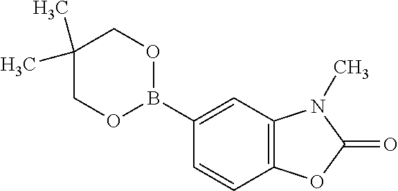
C12=C(C=C(B3OCC(C)(C)CO3)C=C1)N(C)C(=O)O2
